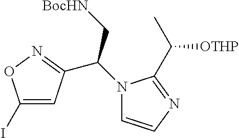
C1(I)=CC(C(N2C=CN=C2C(C)[OTHP])C[BocHN])=NO1
